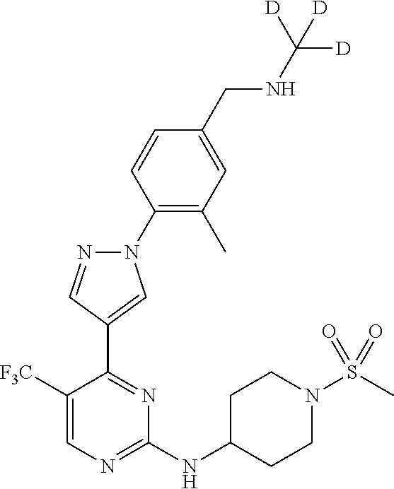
N1(C2=C(C)C=C(CNC([D])([D])[D])C=C2)N=CC(C2=NC(NC3CCN(S(C)(=O)=O)CC3)=NC=C2[F3C])=C1
